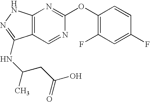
C12=C(NN=C1NC(C)CC(O)=O)N=C(OC1=C(F)C=C(F)C=C1)N=C2
